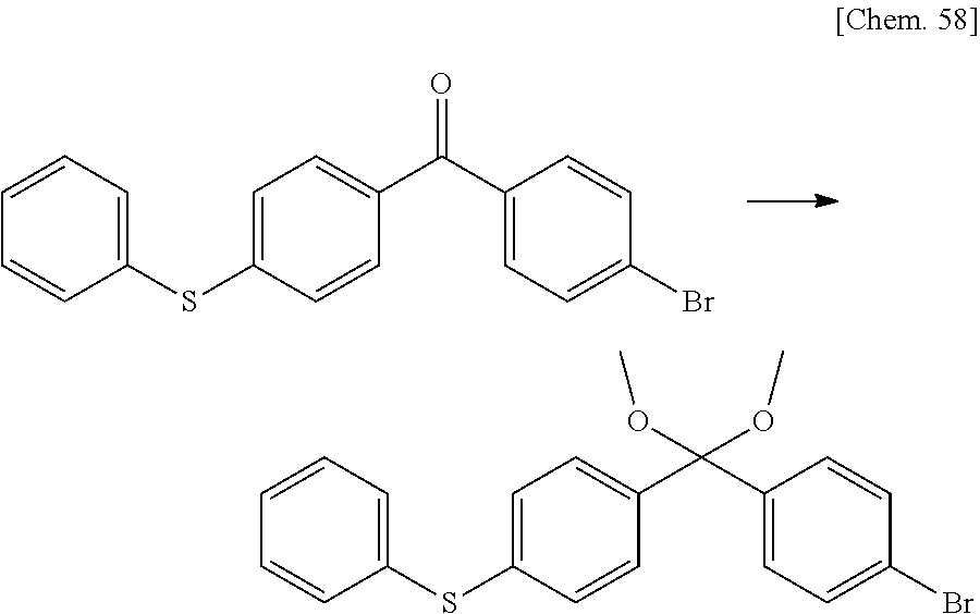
C1=CC=C(SC2=CC=C(C(C3=CC=C(Br)C=C3)=O)C=C2)C=C1.C1=CC=C(SC2=CC=C(C(C3=CC=C(Br)C=C3)(OC)OC)C=C2)C=C1
